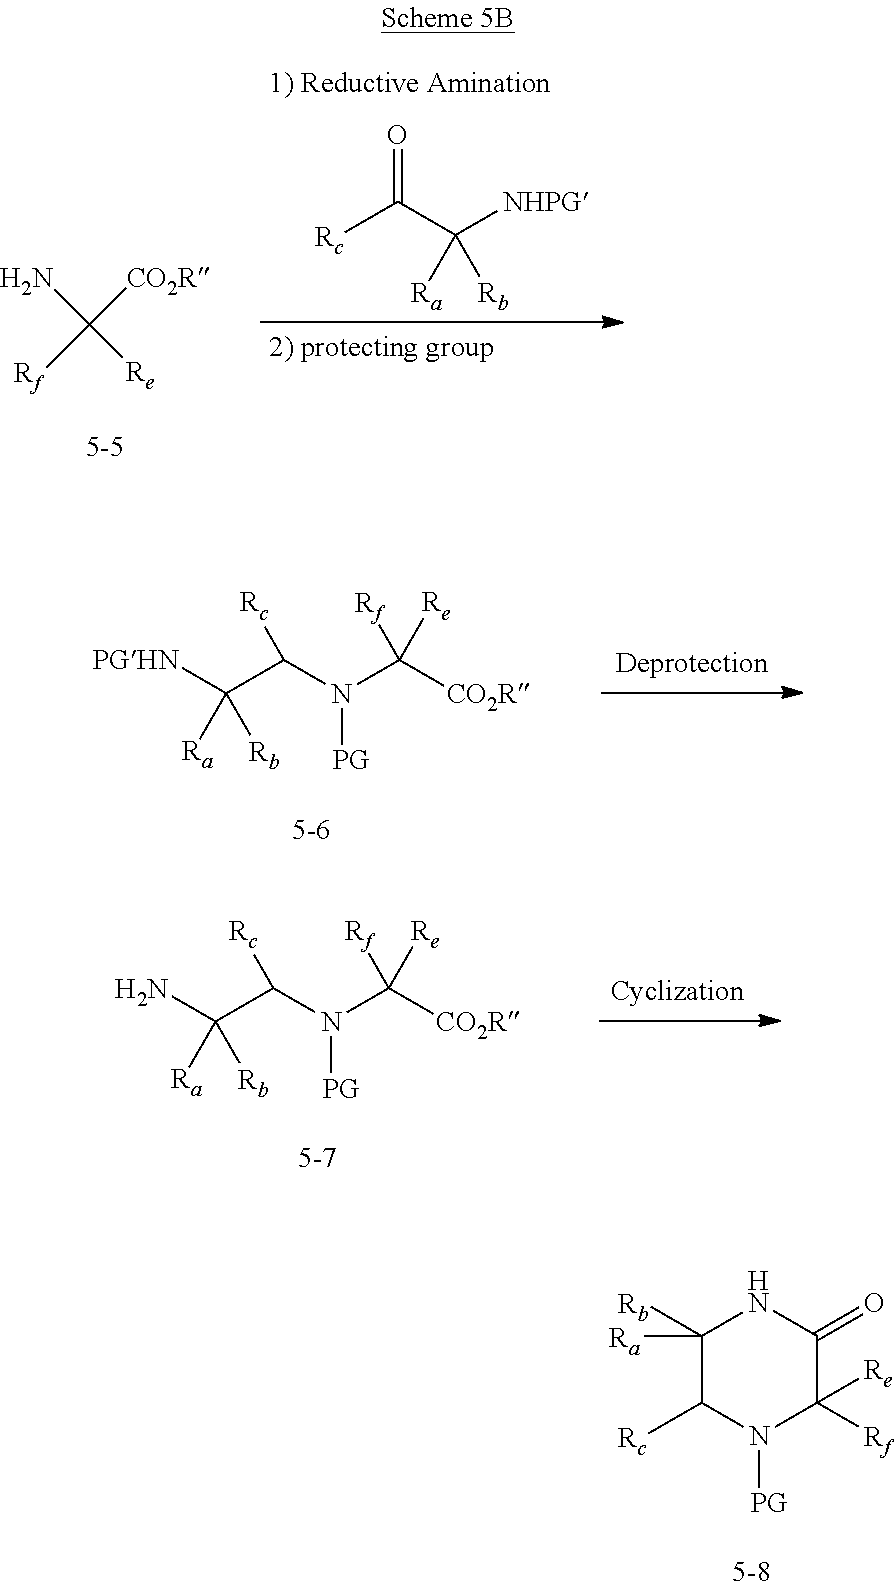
NC([Rf])([Re])[CO2R].[Rc]C(C([NHPG])([Ra])[Rb])=O.[PGHN]C(C(N([PG])C([CO2R])([Rf])[Re])[Rc])([Ra])[Rb].NC(C(N([PG])C([CO2R])([Rf])[Re])[Rc])([Ra])[Rb].C1([Rb])([Ra])C([Rc])N([PG])C([Rf])([Re])C(=O)N1
